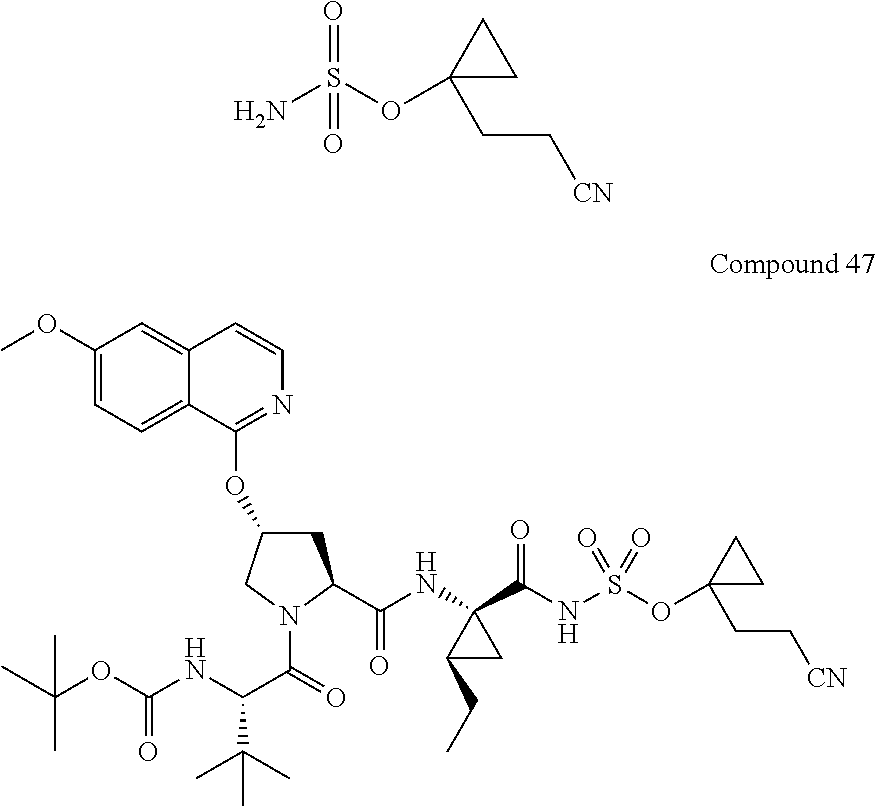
O=S(OC1(CC[CN])CC1)(N)=O.C12=CC=C(OC)C=C1C=CN=C2OC1CC(C(NC2(C(NS(=O)(=O)OC3(CC[CN])CC3)=O)CC2CC)=O)N(C(=O)C(NC(OC(C)(C)C)=O)C(C)(C)C)C1
